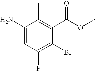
C1(N)=CC(F)=C(Br)C(C(OC)=O)=C1C
